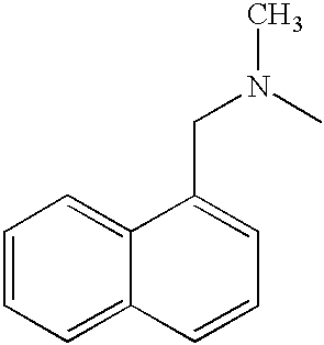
C1=CC=C2C(=C1)C(CN(C)C)=CC=C2
